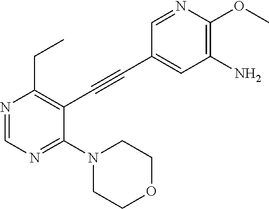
C1=NC(OC)=C(N)C=C1C#CC1=C(CC)N=CN=C1N1CCOCC1
